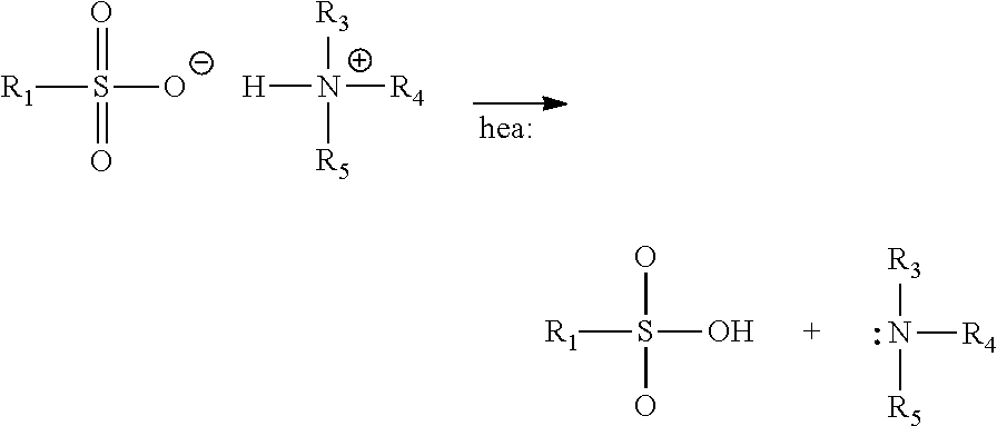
O=S(=O)([O-])[R1].[R3][N+]([R5])([R4])[H].OS(O)(O)[R1].[R3]N([R5])[R4]
